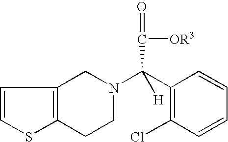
C12=C(CCN(C(C3=C(Cl)C=CC=C3)([H])C([OR3])=O)C1)SC=C2
